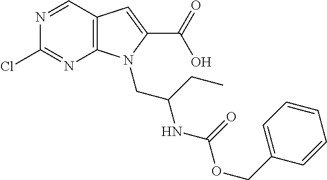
C12=C(C=NC(Cl)=N1)C=C(C(=O)O)N2CC(NC(OCC1=CC=CC=C1)=O)CC
